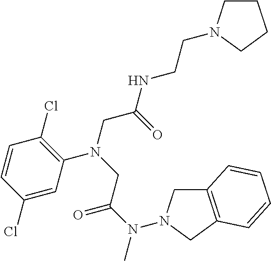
C12=C(CN(N(C(CN(CC(=O)NCCN3CCCC3)C3=C(Cl)C=CC(Cl)=C3)=O)C)C1)C=CC=C2
